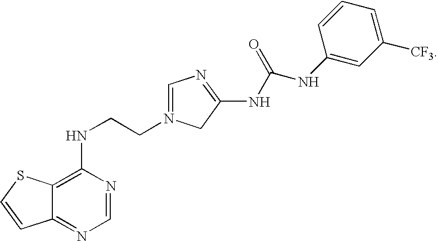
C1(NCCN2=CN=C(NC(NC3=CC([CF3])=CC=C3)=O)C2)=C2C(=NC=N1)C=CS2
